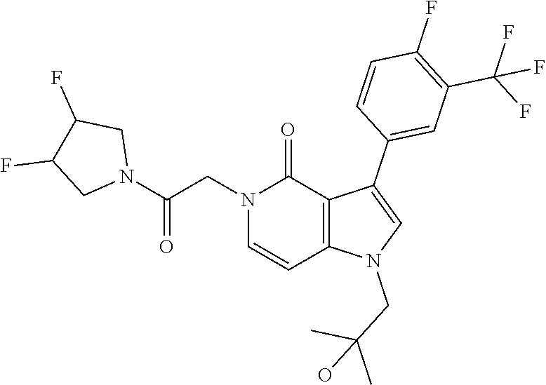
C1(F)=C(C(F)(F)F)C=C(C2=CN(CC(C)(C)O)C3=C2C(=O)N(CC(N2CC(F)C(F)C2)=O)C=C3)C=C1
